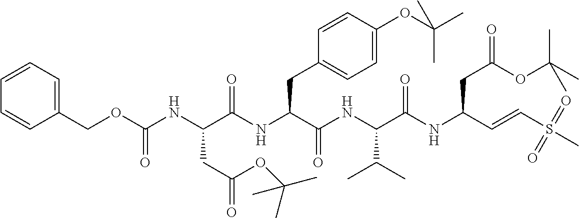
C1(COC(NC(C(NC(C(NC(C(NC(C=CS(C)(=O)=O)CC(=O)OC(C)(C)C)=O)C(C)C)=O)CC2=CC=C(OC(C)(C)C)C=C2)=O)CC(=O)OC(C)(C)C)=O)=CC=CC=C1
